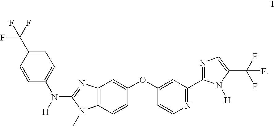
C1=C(C(F)(F)F)C=CC(N([H])C2=NC3=C(N2C)C=CC(OC2=CC(C4=NC=C(C(F)(F)F)N4[H])=NC=C2)=C3)=C1
